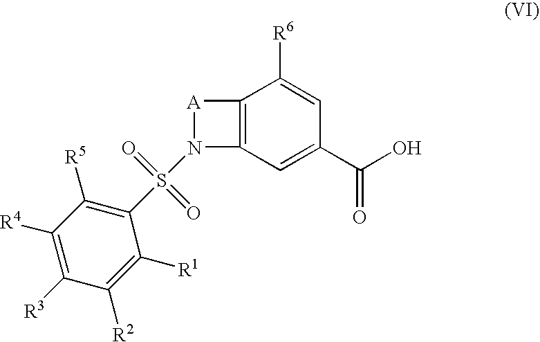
C1([R3])=C([R4])C([R5])=C(S(=O)(=O)N2C3=C([A]2)C([R6])=CC(C(=O)O)=C3)C([R1])=C1[R2]
